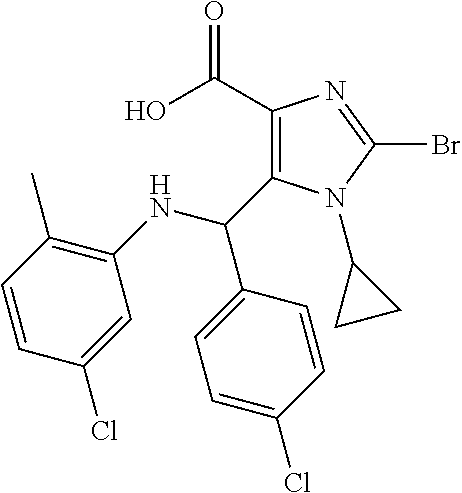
C1(C(O)=O)=C(C(NC2=C(C)C=CC(Cl)=C2)C2=CC=C(Cl)C=C2)N(C2CC2)C(Br)=N1
